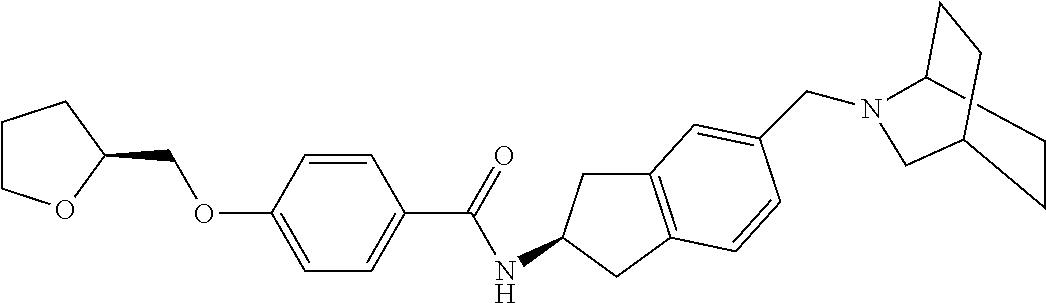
C1COC(COC2=CC=C(C(=O)NC3CC4=C(C3)C=CC(CN3C5CCC(C3)CC5)=C4)C=C2)C1
